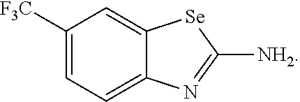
C12=CC([F3C])=CC=C1N=C([NH2])[Se]2
